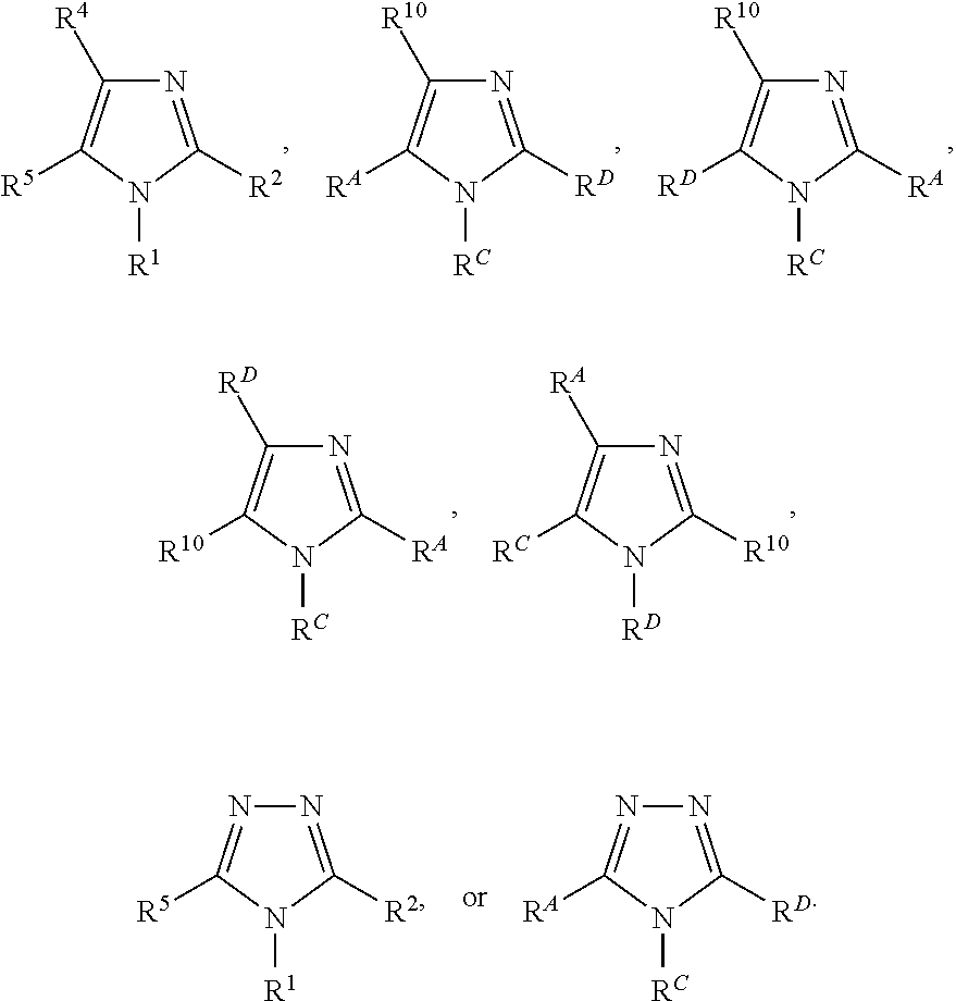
N1=C([RA])N([RC])C([RD])=C1[R10].N1=C([RD])N([RC])C([RA])=C1[R10].N1=C([R2])N([R1])C([R5])=C1[R4].N1=C([R10])N([RD])C([RC])=C1[RA].N1=C([RA])N([RC])C([R10])=C1[RD].N1=C([R2])N([R1])C([R5])=N1.N1=C([RD])N([RC])C([RA])=N1
